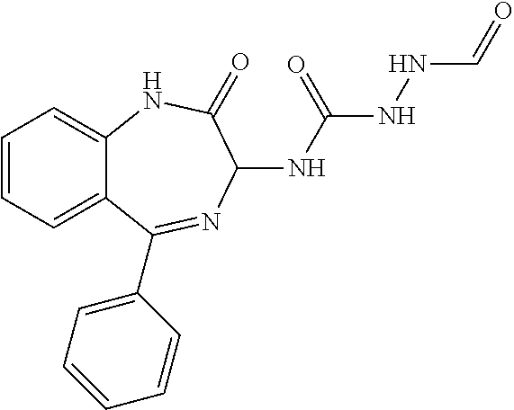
C1=CC=C2C(=C1)NC(=O)C(NC(NNC=O)=O)N=C2C1=CC=CC=C1
